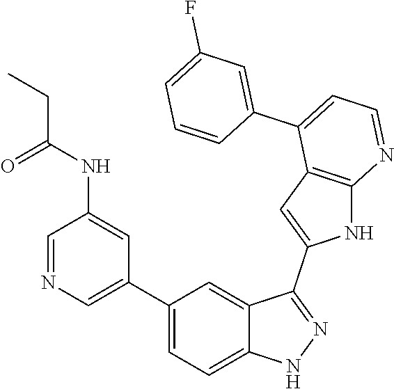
C1(C2=CN=CC(NC(=O)CC)=C2)=CC=C2C(=C1)C(C1=CC3=C(N1)N=CC=C3C1=CC(F)=CC=C1)=NN2
